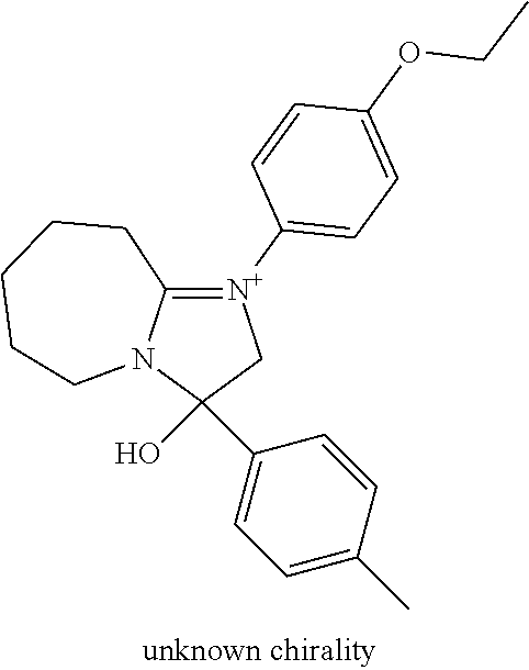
C1(O)(C2=CC=C(C)C=C2)C[N+](C2=CC=C(OCC)C=C2)=C2N1CCCCC2
